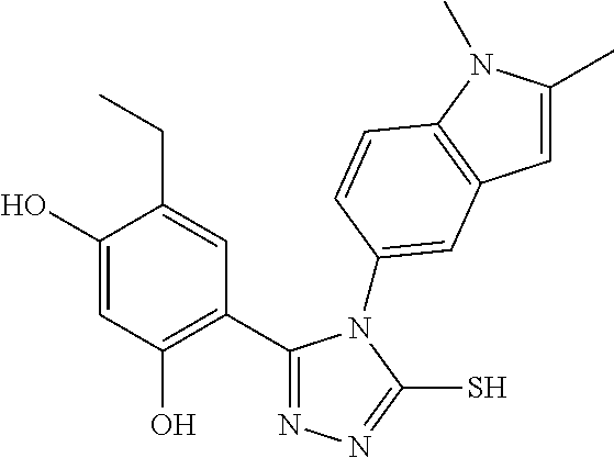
C1(C2=NN=C(S)N2C2=CC3=C(N(C)C(C)=C3)C=C2)=C(O)C=C(O)C(CC)=C1
